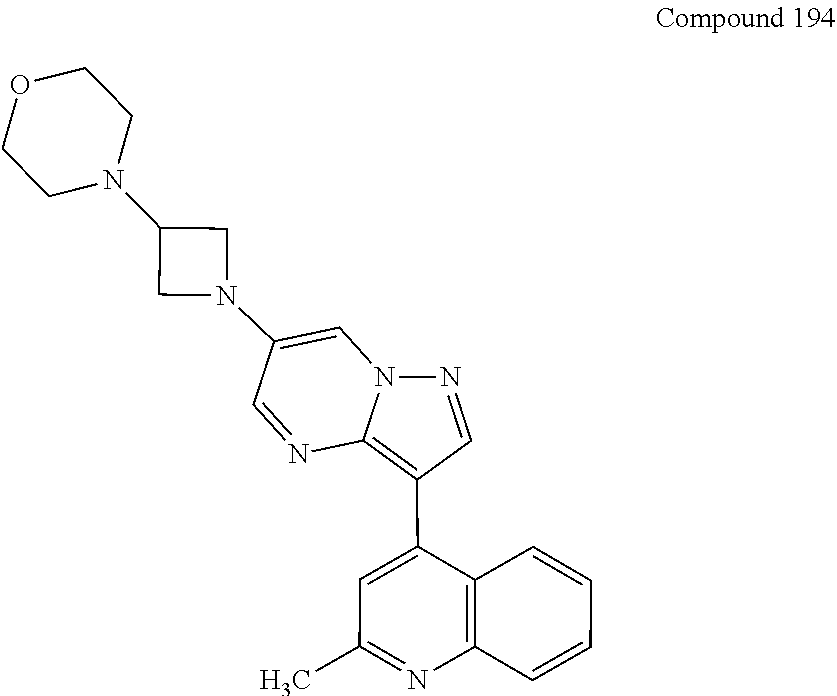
C1=NC2=C(C3=CC(C)=NC4=C3C=CC=C4)C=NN2C=C1N1CC(N2CCOCC2)C1
